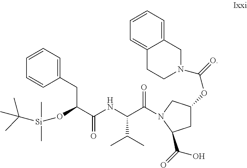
C1=CC=C(CC(C(=O)NC(C(C)C)C(=O)N2CC(OC(N3CC4=CC=CC=C4CC3)=O)CC2C(O)=O)O[Si](C(C)(C)C)(C)C)C=C1
